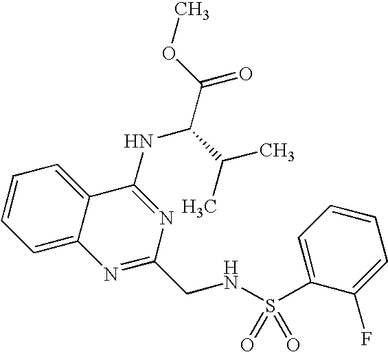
C1=CC=C2C(=C1)C(NC(C(C)C)C(=O)OC)=NC(CNS(=O)(=O)C1=CC=CC=C1F)=N2
